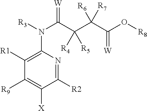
C1([R2])=NC(N(C(=[W])C(C(C(O[R8])=[W])([R6])[R7])([R4])[R5])[R3])=C([R1])C([R9])=C1[X]
